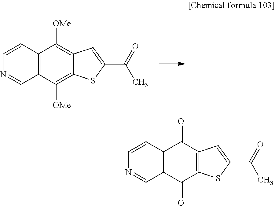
C12=C(C([OMe])=C3C(=C1[OMe])C=C(C(C)=O)S3)C=NC=C2.C12=C(C(=O)C3=C(C1=O)C=C(C(C)=O)S3)C=NC=C2
